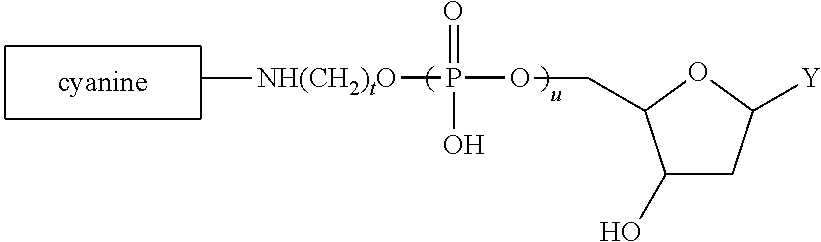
[NH(CH2)tO](P(O)(=O)OCC1C(O)CC([Y])O1)C
